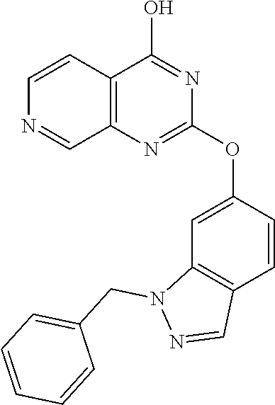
C1=CC2=C(C=N1)N=C(OC1=CC3=C(C=C1)C=NN3CC1=CC=CC=C1)N=C2O
